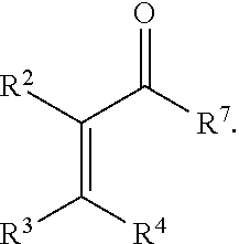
C(=C([R4])[R3])(C([R7])=O)[R2]
